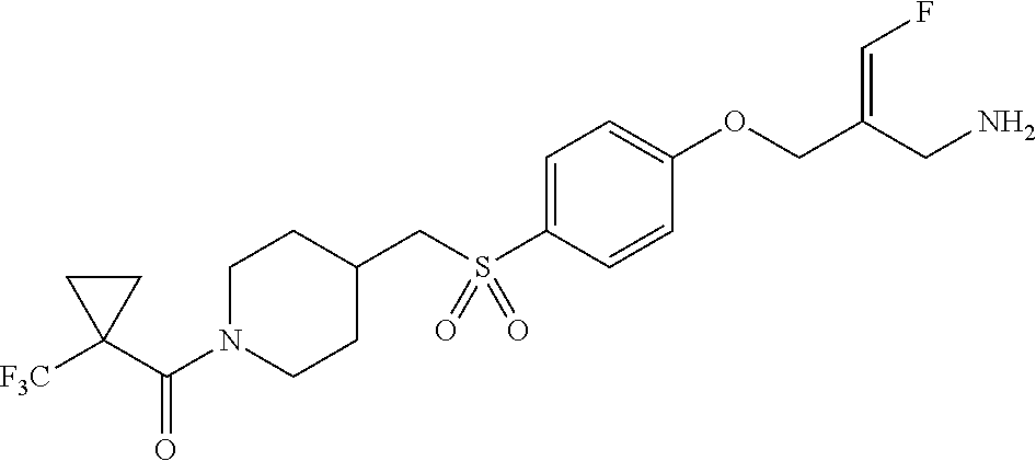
C1=C(S(CC2CCN(C(C3([F3C])CC3)=O)CC2)(=O)=O)C=CC(OCC(CN)=CF)=C1
